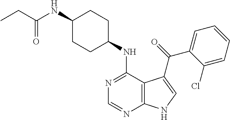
C1(NC(=O)CC)CCC(NC2=NC=NC3=C2C(C(=O)C2=CC=CC=C2Cl)=CN3)CC1
